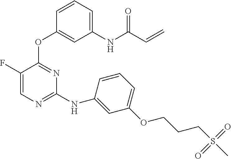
C1(F)=CN=C(NC2=CC(OCCCS(C)(=O)=O)=CC=C2)N=C1OC1=CC(NC(C=C)=O)=CC=C1
